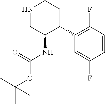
N1CC(NC(OC(C)(C)C)=O)C(C2=C(F)C=CC(F)=C2)CC1
